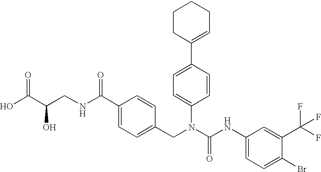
OC(C(CNC(C1=CC=C(CN(C(NC2=CC=C(Br)C(C(F)(F)F)=C2)=O)C2=CC=C(C3=CCCCC3)C=C2)C=C1)=O)O)=O
